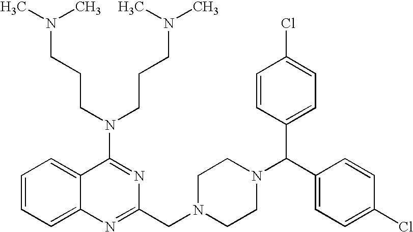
C1=CC=C2C(=C1)C(N(CCCN(C)C)CCCN(C)C)=NC(CN1CCN(C(C3=CC=C(Cl)C=C3)C3=CC=C(Cl)C=C3)CC1)=N2
